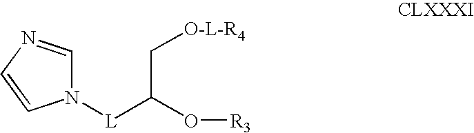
N1([L]C(C[O-L-R4])O[R3])C=NC=C1
